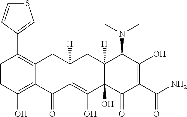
C1=CC(O)=C2C(=C1C1=CSC=C1)CC1([H])C(=C(O)C3(O)C([H])(C1)C(N(C)C)C(O)=C(C(N)=O)C3=O)C2=O
